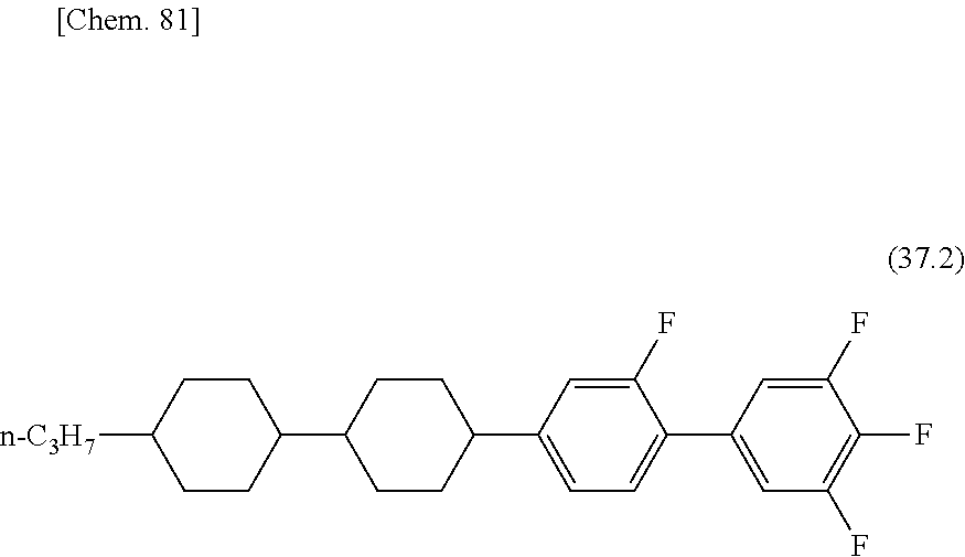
C1CC([n-C3H7])CCC1C1CCC(C2=CC=C(C3=CC(F)=C(F)C(F)=C3)C(F)=C2)CC1
